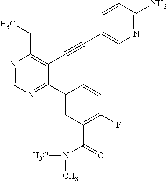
N1=CN=C(C2=CC(C(=O)N(C)C)=C(F)C=C2)C(C#CC2=CN=C(N)C=C2)=C1CC
